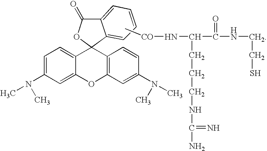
C1=C(N(C)C)C=C2C(=C1)C1(C3=C(O2)C=C(N(C)C)C=C3)OC(=O)C2=CC=CC=C21.C[CO]NC(C(NCCS)=O)CCCNC(=N)N
